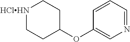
[HClHN]1CCC(OC2=CN=CC=C2)CC1
